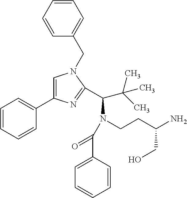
C1=C(C2=CC=CC=C2)N=C(C(N(CCC(N)CO)C(C2=CC=CC=C2)=O)C(C)(C)C)N1CC1=CC=CC=C1
